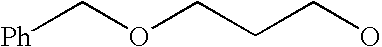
[Ph]COCCCO
